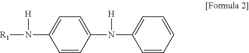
[R1]N([H])C1=CC=C(N([H])C2=CC=CC=C2)C=C1
